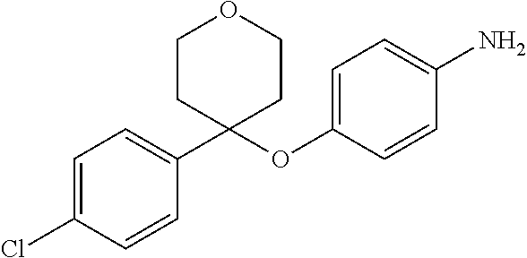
C1(Cl)=CC=C(C2(OC3=CC=C(N)C=C3)CCOCC2)C=C1
